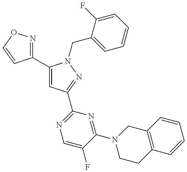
C1(C2=CC(C3=NC=C(F)C(N4CCC5=C(C4)C=CC=C5)=N3)=NN2CC2=CC=CC=C2F)=NOC=C1
